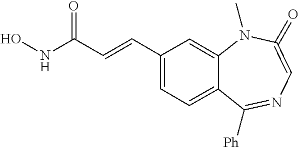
C1(=O)=CN=C([Ph])C2=CC=C(C=CC(NO)=O)C=C2N1C
